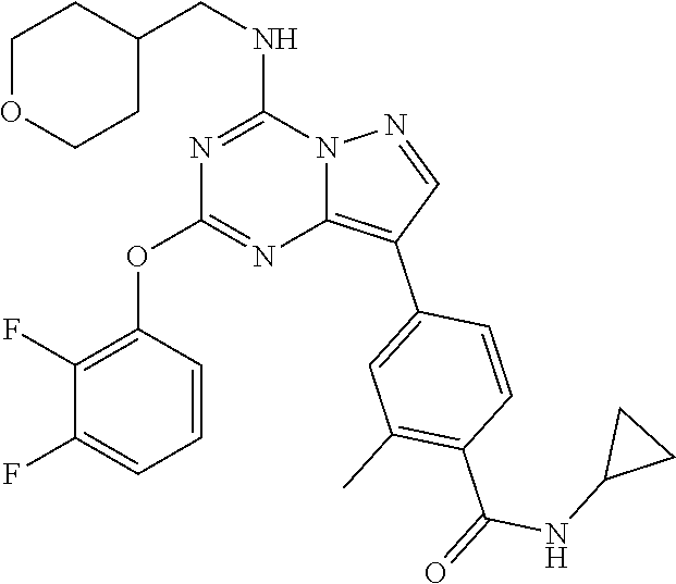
C1OCCC(CNC2=NC(OC3=C(F)C(F)=CC=C3)=NC3=C(C4=CC(C)=C(C(=O)NC5CC5)C=C4)C=NN23)C1
